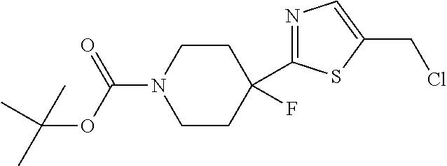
C1CC(C2=NC=C(CCl)S2)(F)CCN1C(=O)OC(C)(C)C
